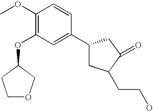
C1OCC(OC2=C(OC)C=CC(C3CC(CCO)C(=O)C3)=C2)C1
